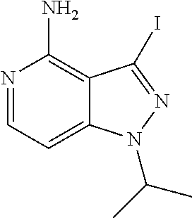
C12=C(N)N=CC=C1N(C(C)C)N=C2I
